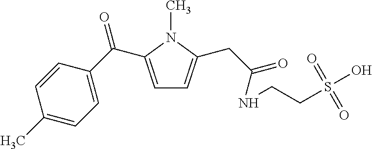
C1(C)=CC=C(C(C2=CC=C(CC(=O)NCCS(O)(=O)=O)N2C)=O)C=C1
